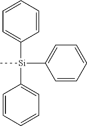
C[Si](C1=CC=CC=C1)(C1=CC=CC=C1)C1=CC=CC=C1
